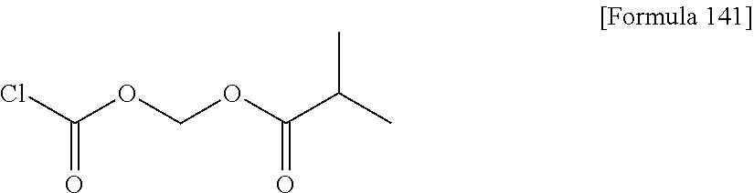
ClC(OCOC(C(C)C)=O)=O
